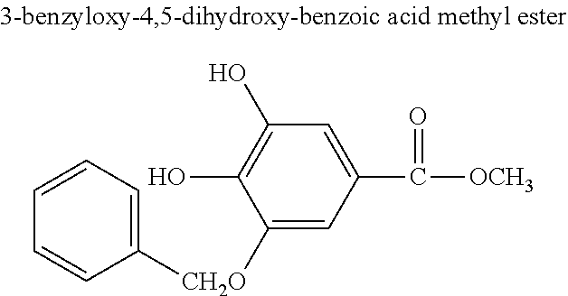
C1([CH2O]C2=CC(C([OCH3])=O)=CC(O)=C2O)=CC=CC=C1
